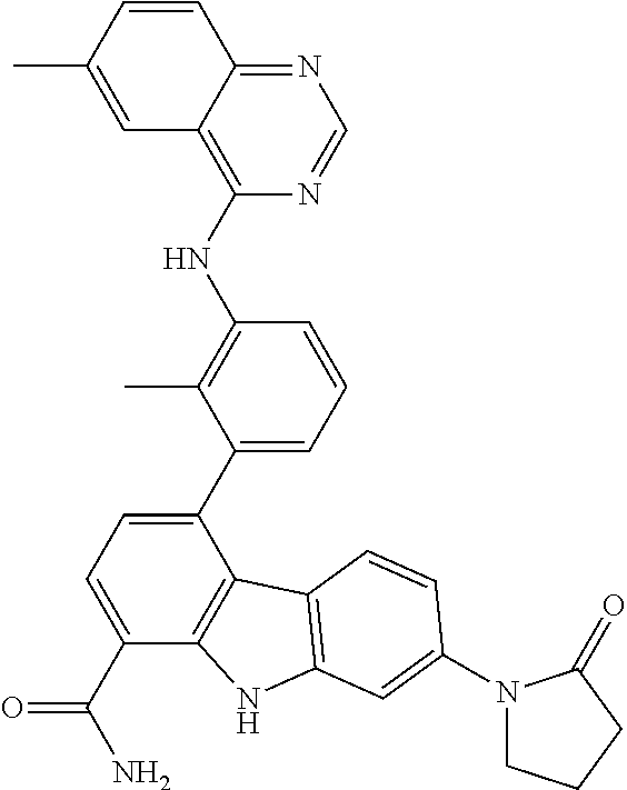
C1(C2=CC=CC(NC3=C4C(=NC=N3)C=CC(C)=C4)=C2C)=CC=C(C(N)=O)C2=C1C1=C(N2)C=C(N2CCCC2=O)C=C1
